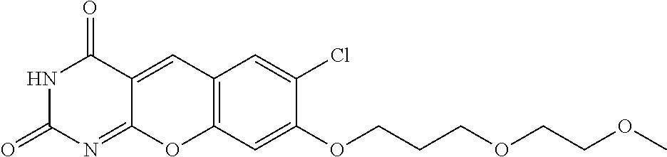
N1C(=O)N=C2C(=CC3=C(O2)C=C(OCCCOCCOC)C(Cl)=C3)C1=O
